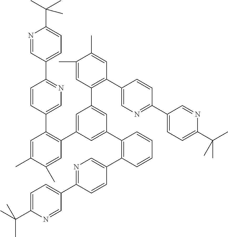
N1=C(C2=CC=C(C(C)(C)C)N=C2)C=CC(C2=C(C3=CC(C4=C(C5=CN=C(C6=CC=C(C(C)(C)C)N=C6)C=C5)C=C(C)C(C)=C4)=CC(C4=C(C5=CN=C(C6=CC=C(C(C)(C)C)N=C6)C=C5)C=C(C)C(C)=C4)=C3)C=CC=C2)=C1
